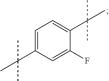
C1=C(C(C)(C)C)C=C(F)C(C(C)(C)C)=C1
